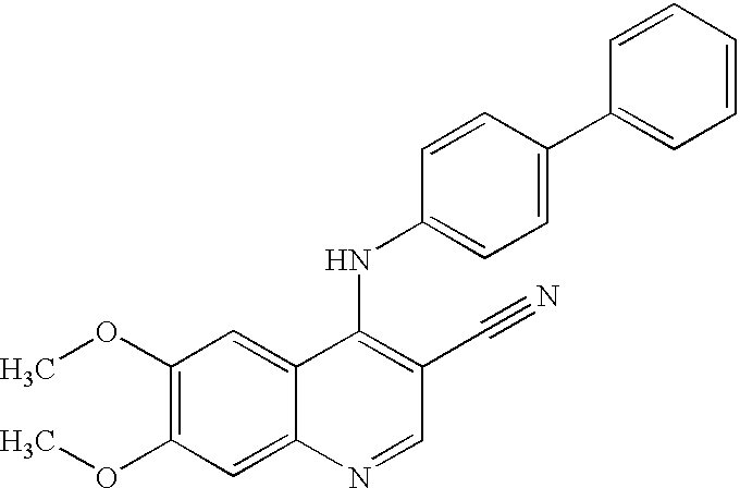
C1(OC)=C(OC)C=C2C(=C1)C(NC1=CC=C(C3=CC=CC=C3)C=C1)=C(C#N)C=N2
